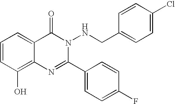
C1=CC(O)=C2C(=C1)C(=O)N(NCC1=CC=C(Cl)C=C1)C(C1=CC=C(F)C=C1)=N2
